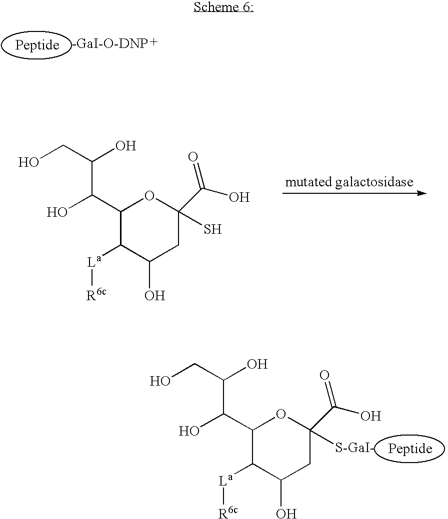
OCC(O)C(O)C1C([La][R6c])C(O)CC(C(O)=O)([S-GaI-])O1.[-GaI-O-DNP].OCC(O)C(O)C1C([La][R6c])C(O)CC(C(O)=O)(S)O1
